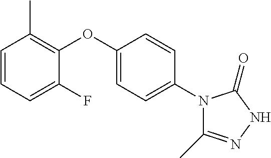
C1=C(F)C(OC2=CC=C(N3C(C)=NNC3=O)C=C2)=C(C)C=C1
